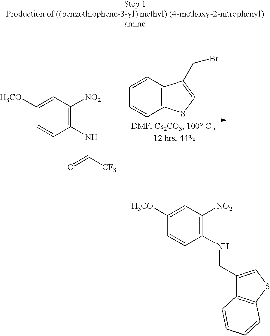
C1=CC(NCC2=CSC3=C2C=CC=C3)=C([NO2])C=C1[H3CO].C1=CC(NC([CF3])=O)=C([NO2])C=C1[H3CO].C1=CC2=C(C=C1)SC=C2CBr
